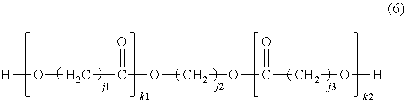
[H]OCC(=O)OCOC(=O)CO[H]
